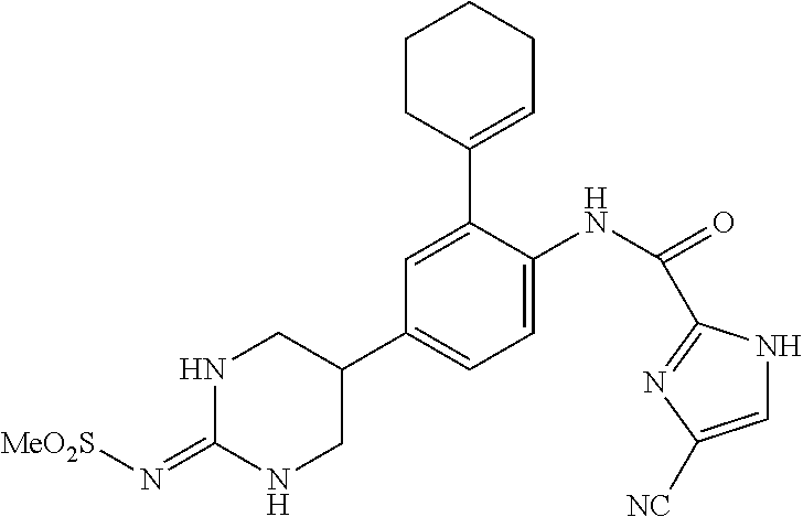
N1C(=N[MeO2S])NCC(C2=CC=C(NC(=O)C3=NC([NC])=CN3)C(C3=CCCCC3)=C2)C1
